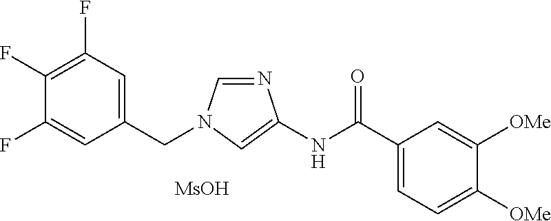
C1(CN2C=NC(NC(C3=CC=C([OMe])C([OMe])=C3)=O)=C2)=CC(F)=C(F)C(F)=C1.[MsOH]
